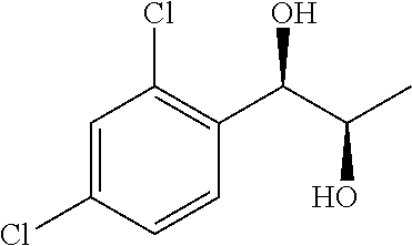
C1(Cl)=CC(Cl)=C(C(C(C)O)O)C=C1
